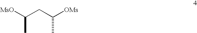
[MsO]C(CC([OMs])C)C
